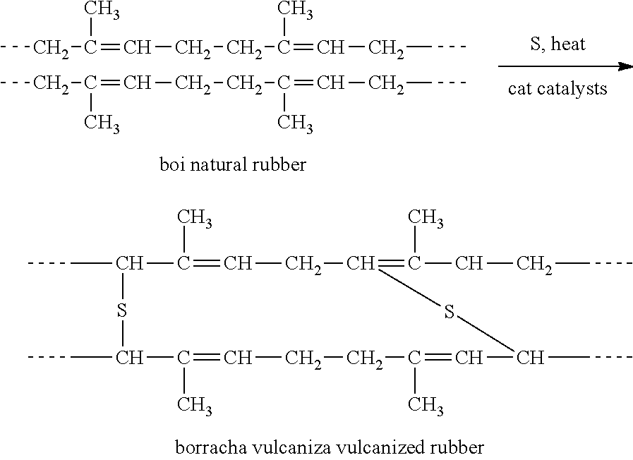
C(C1C(C)=CCC(=C(CCCC)C)SC(CC)C=C(C)CCC=C(C)C(CC)S1)C.CCC(=CCCC(=CCCC)C)C.CCC(=CCCC(=CCCC)C)C
